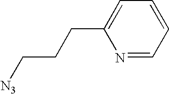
C1=CC=NC(CCC[N3])=C1
